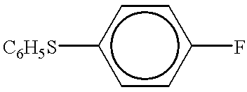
[C6H5S]c1ccc(F)cc1
